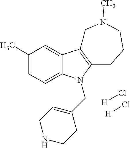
C1(C)=CC=C2C(=C1)C1=C(N2CC2=CCNCC2)CCCN(C)C1.[H]Cl.[H]Cl
